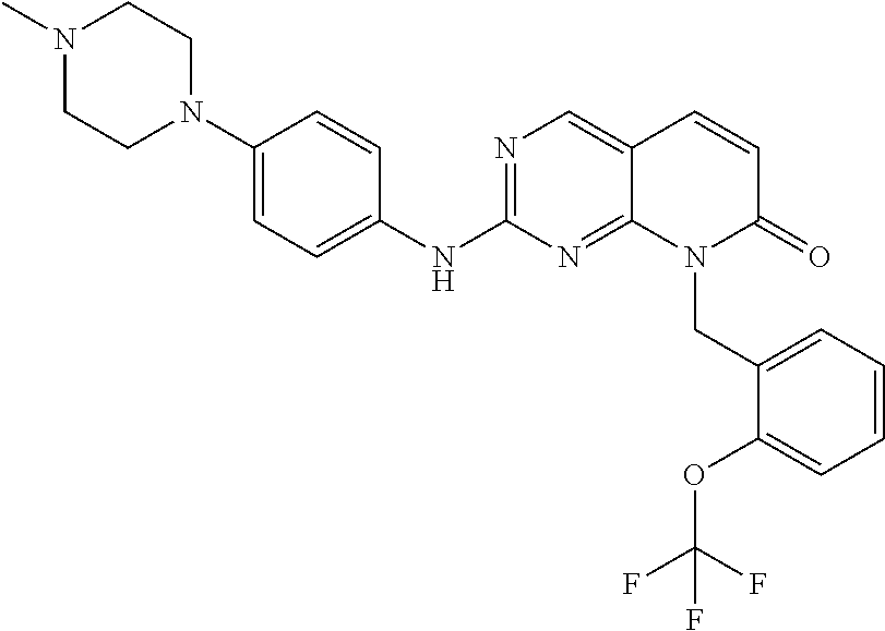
N1(C)CCN(C2=CC=C(NC3=NC=C4C(=N3)N(CC3=CC=CC=C3OC(F)(F)F)C(=O)C=C4)C=C2)CC1
